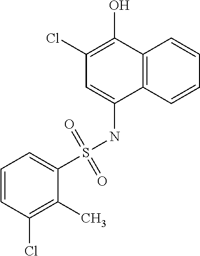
C1=C(S(NC2=CC(Cl)=C(O)C3=C2C=CC=C3)(=O)=O)C(C)=C(Cl)C=C1
